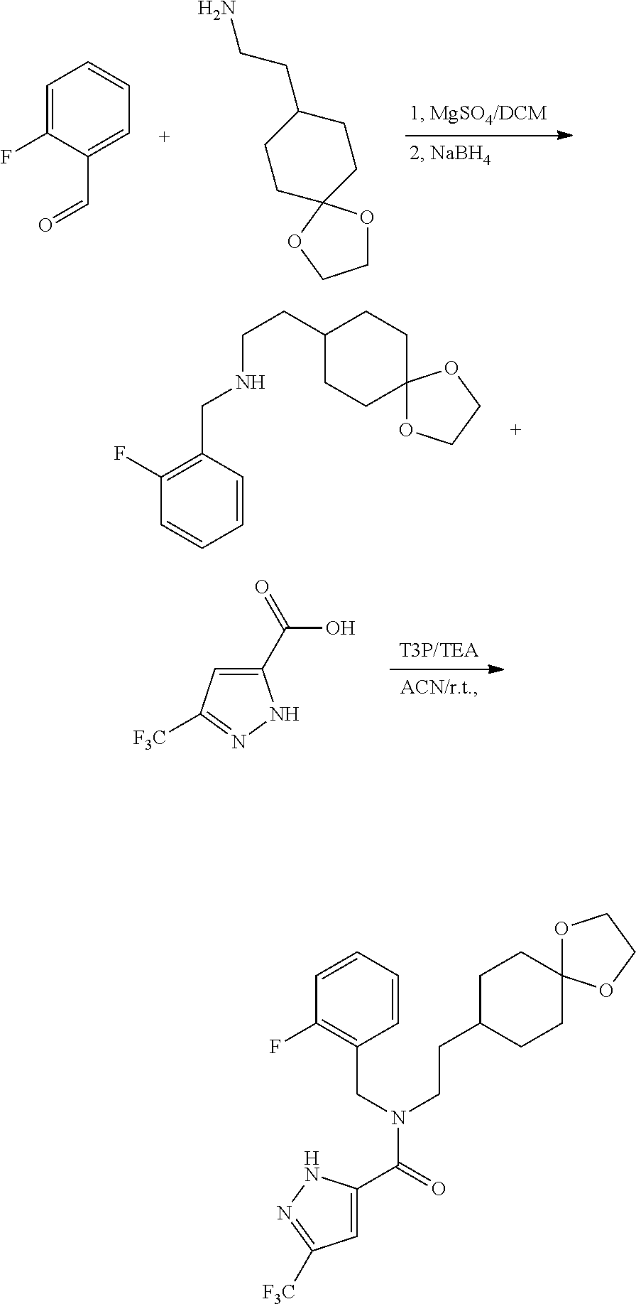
C1=C(F)C(C=O)=CC=C1.C1OC2(OC1)CCC(CCN)CC2.C1(CNCCC2CCC3(CC2)OCCO3)=C(F)C=CC=C1.C1(C(=O)O)=CC([F3C])=NN1.C1=CC(F)=C(CN(C(=O)C2=CC([F3C])=NN2)CCC2CCC3(CC2)OCCO3)C=C1
